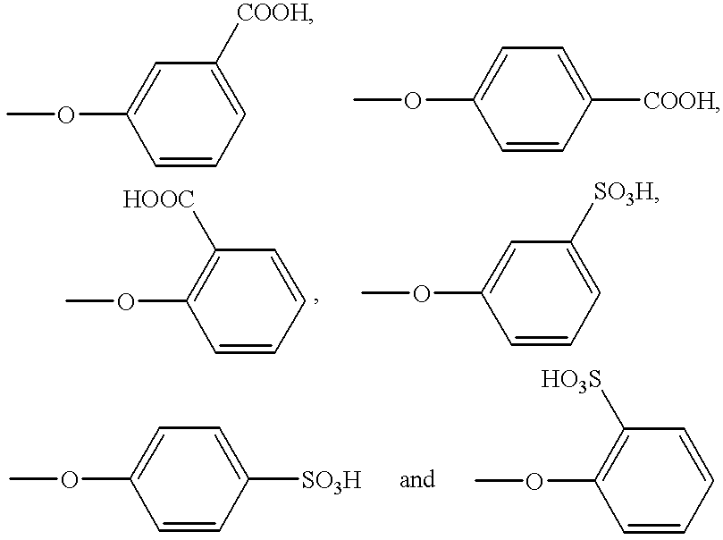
COC1=CC([COOH])=CC=C1.COC1=CC=C([COOH])C=C1.COC1=C([HOOC])C=CC=C1.COC1=CC([SO3H])=CC=C1.COC1=C([HO3S])C=CC=C1.COC1=CC=C([SO3H])C=C1
